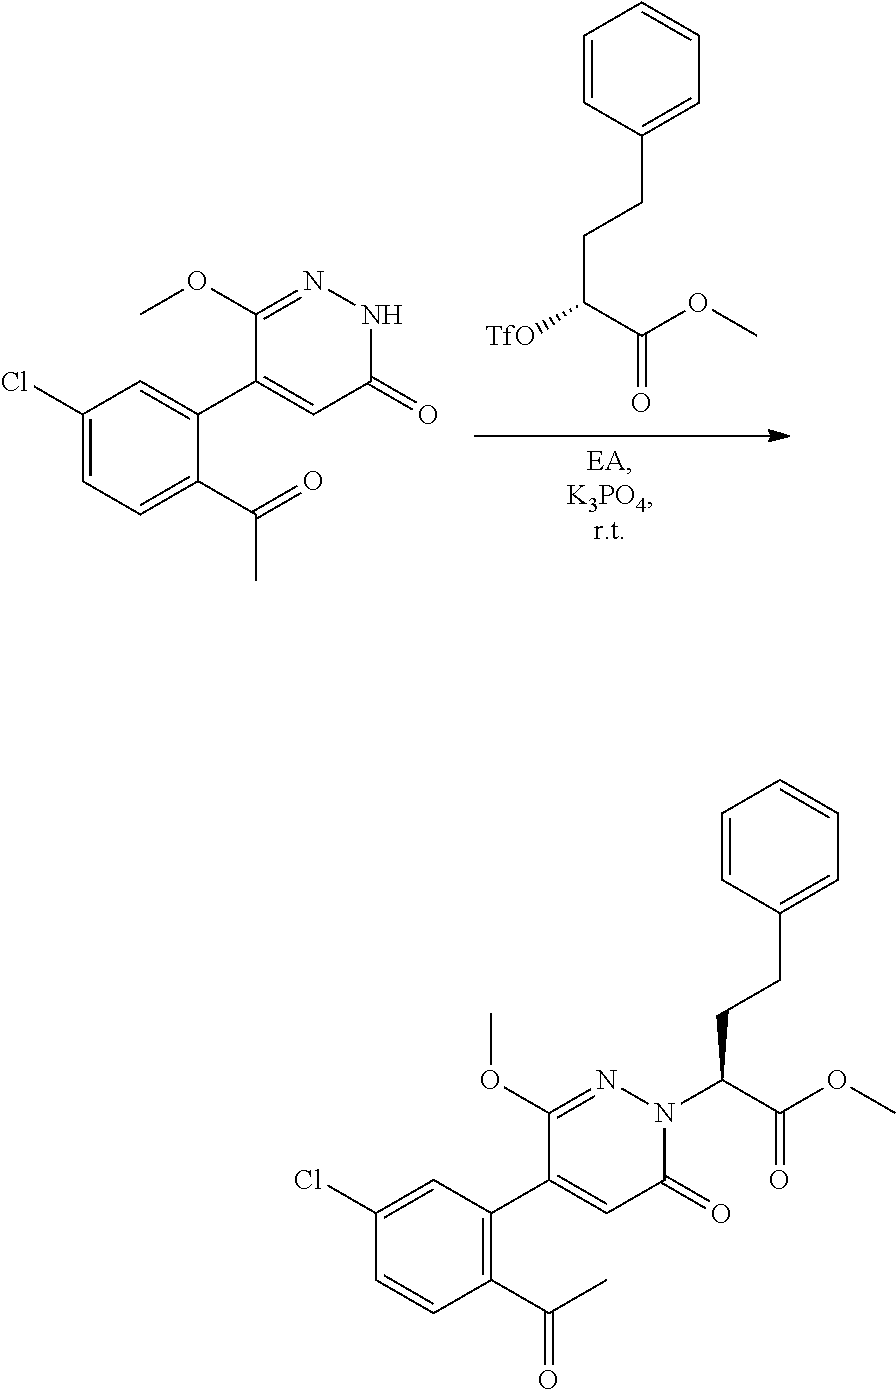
C1=CC(CCC([TfO])C(OC)=O)=CC=C1.C1(Cl)=CC=C(C(=O)C)C(C2=CC(=O)NN=C2OC)=C1.C1=CC(CCC(C(OC)=O)N2C(=O)C=C(C3=C(C(=O)C)C=CC(Cl)=C3)C(OC)=N2)=CC=C1
